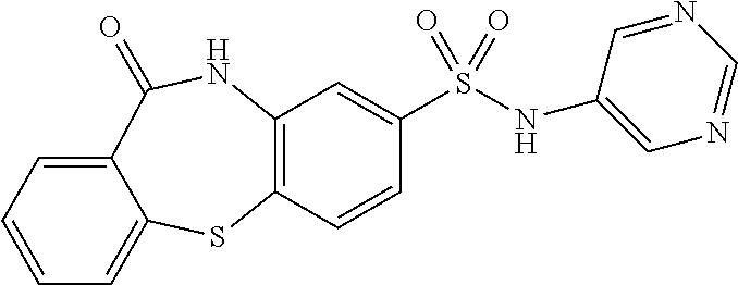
C12=C(C=CC(S(=O)(=O)NC3=CN=CN=C3)=C1)SC1=CC=CC=C1C(=O)N2
